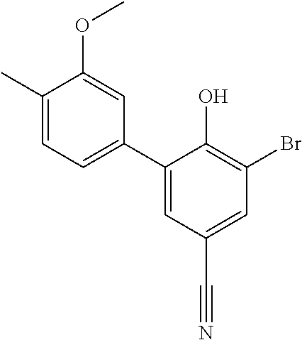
C1(C2=CC=C(C)C(OC)=C2)=CC(C#N)=CC(Br)=C1O
